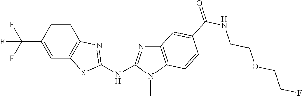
C1(C(F)(F)F)=CC2=C(C=C1)N=C(NC1=NC3=C(N1C)C=CC(C(NCCOCCF)=O)=C3)S2
